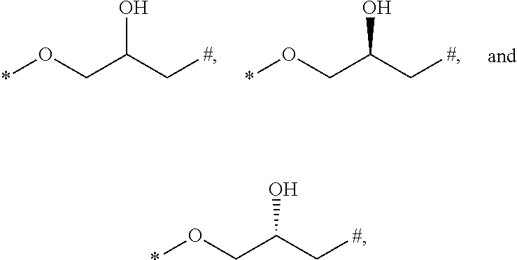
C(CO*)(C[#])O.C(CO*)(C[#])O.C(CO*)(C[#])O
